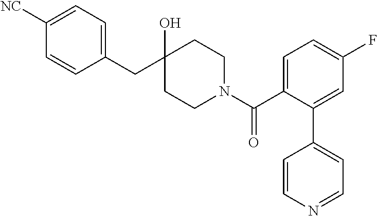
C1(CC2(O)CCN(C(C3=CC=C(F)C=C3C3=CC=NC=C3)=O)CC2)=CC=C([NC])C=C1
